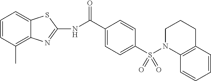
N(C(C1=CC=C(S(N2CCCC3=C2C=CC=C3)(=O)=O)C=C1)=O)C1=NC2=C(C)C=CC=C2S1
